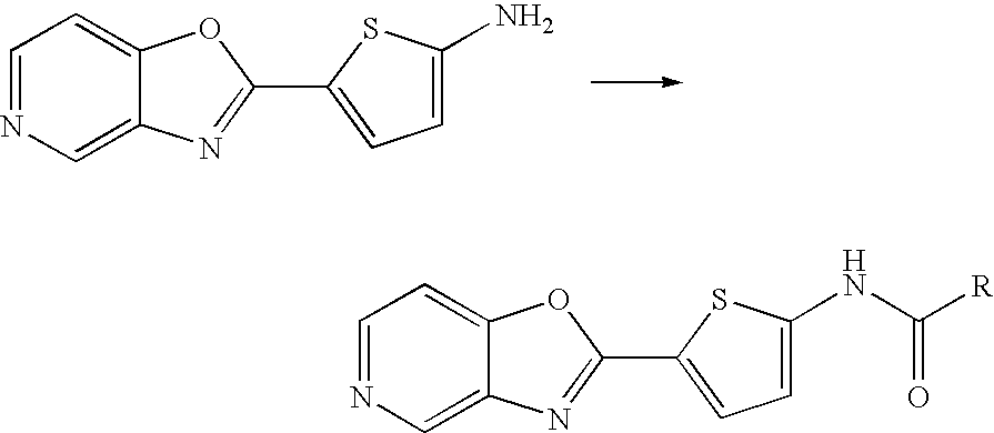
C1=NC=C2C(=C1)OC(C1=CC=C(N)S1)=N2.C1=NC=C2C(=C1)OC(C1=CC=C(NC([R])=O)S1)=N2
